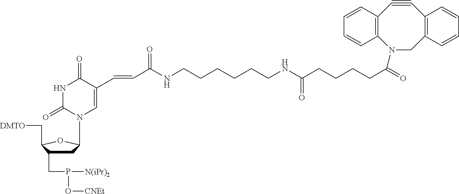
C1C(CP([N(iPr)2])O[CNEt])C(C[DMTO])OC1N1C=C(C=CC(NCCCCCCNC(CCCCC(=O)N2CC3=C(C#CC4=C2C=CC=C4)C=CC=C3)=O)=O)C(=O)NC1=O
